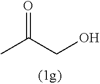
C(=O)(C)CO
